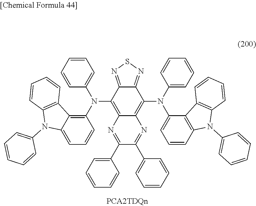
C12=C(N(C3=CC=CC=C3)C3=C4C(=CC=C3)N(C3=CC=CC=C3)C3=C4C=CC=C3)C3=NSN=C3C(N(C3=CC=CC4=C3C3=C(N4C4=CC=CC=C4)C=CC=C3)C3=CC=CC=C3)=C1N=C(C1=CC=CC=C1)C(C1=CC=CC=C1)=N2
